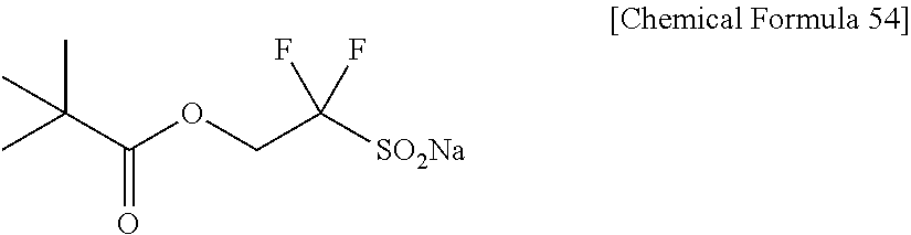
CC(C(OCC([SO2Na])(F)F)=O)(C)C
